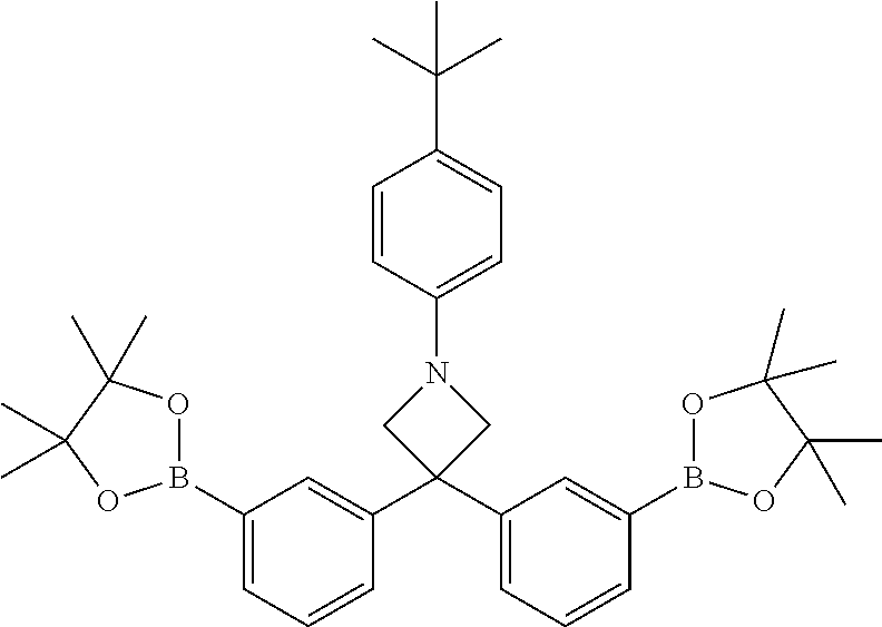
C1(B2OC(C)(C)C(C)(C)O2)=CC=CC(C2(C3=CC=CC(B4OC(C)(C)C(C)(C)O4)=C3)CN(C3=CC=C(C(C)(C)C)C=C3)C2)=C1
